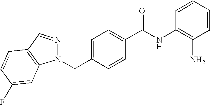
C1=C(CN2N=CC3=C2C=C(F)C=C3)C=CC(C(NC2=C(N)C=CC=C2)=O)=C1
